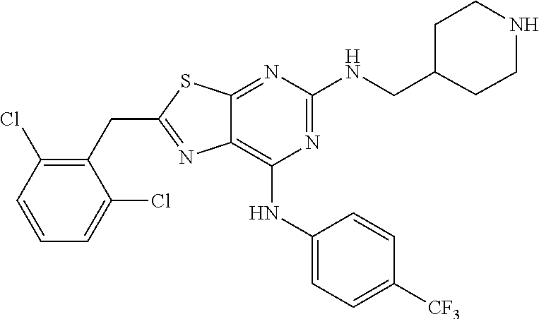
C1(CC2=NC3=C(NC4=CC=C([CF3])C=C4)N=C(NCC4CCNCC4)N=C3S2)=C(Cl)C=CC=C1Cl
